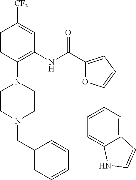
C1=CC(N2CCN(CC3=CC=CC=C3)CC2)=C(NC(C2=CC=C(C3=CC=C4C(=C3)C=CN4)O2)=O)C=C1[CF3]
